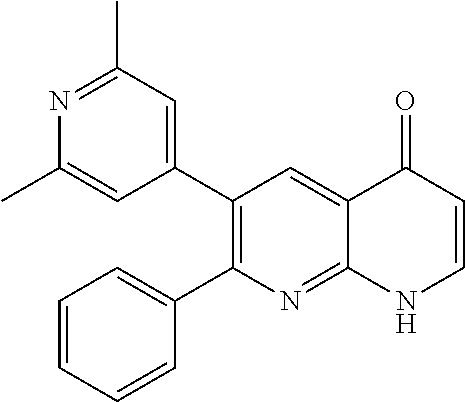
N1=C(C)C=C(C2=C(C3=CC=CC=C3)N=C3C(=C2)C(=O)C=CN3)C=C1C
